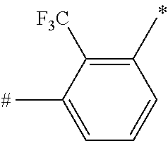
C1(C)=C([F3C])C(C)=CC=C1
